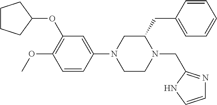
C1CCC(OC2=C(OC)C=CC(N3CCN(CC4=NC=CN4)C(CC4=CC=CC=C4)C3)=C2)C1
